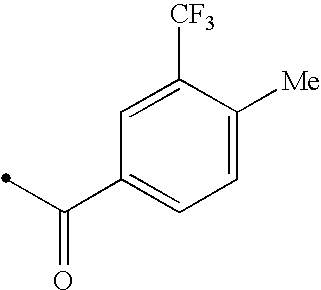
C1=C([CF3])C([Me])=CC=C1C(=O)C
